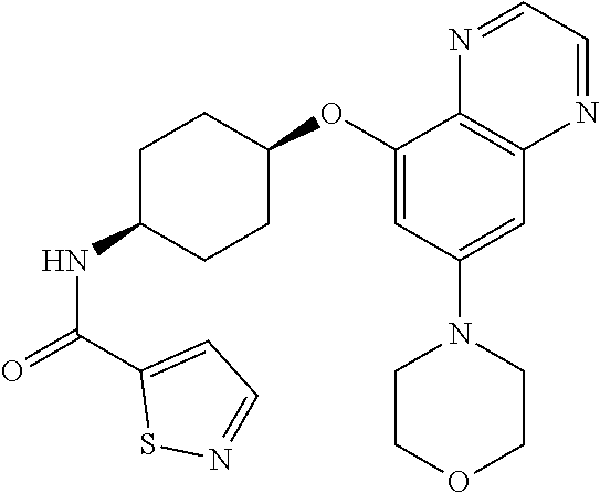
C1(OC2CCC(NC(=O)C3=CC=NS3)CC2)=CC(N2CCOCC2)=CC2=C1N=CC=N2
